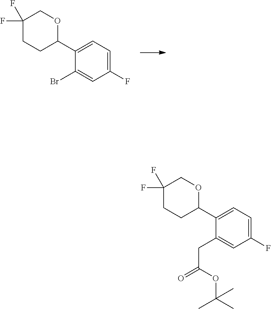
C1(Br)=CC(F)=CC=C1C1OCC(F)(F)CC1.C1(CC(=O)OC(C)(C)C)=CC(F)=CC=C1C1OCC(F)(F)CC1
